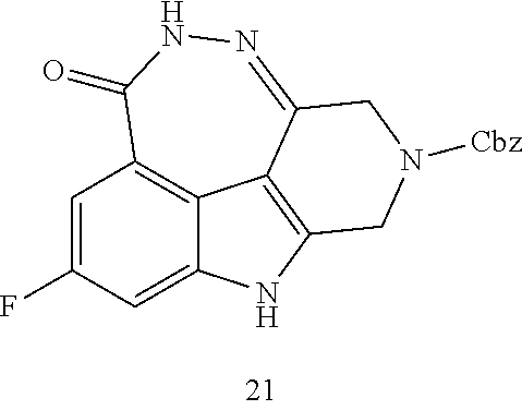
C1=C(F)C=C2C3=C1C(=O)NN=C1C3=C(N2)CN([Cbz])C1
